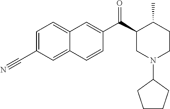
C1=C(C#N)C=C2C(=C1)C=C(C(C1CN(C3CCCC3)CCC1C)=O)C=C2
